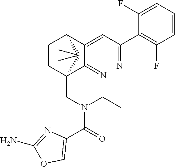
C1(=CC(=N)C2=C(F)C=CC=C2F)C(=N)C2(CN(C(C3=COC(N)=N3)=O)CC)CCC1C2(C)C
